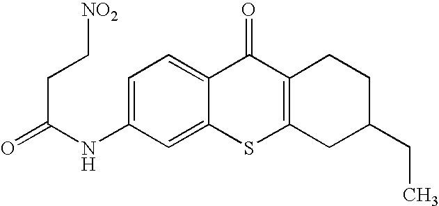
C1(NC(=O)CC[NO2])=CC=C2C(=C1)SC1=C(C2=O)CCC(CC)C1
